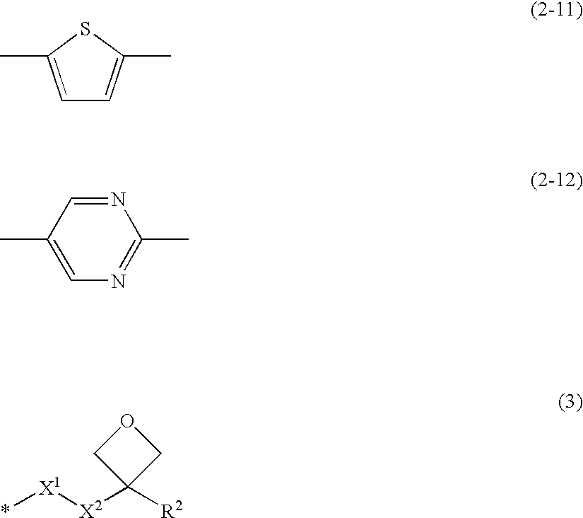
C1=C(C)SC(C)=C1.N1=CC(C)=CN=C1C.C1C([X2][X1]*)([R2])CO1
